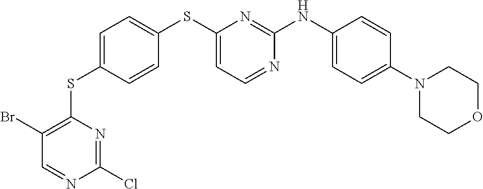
C1=C(SC2=C(Br)C=NC(Cl)=N2)C=CC(SC2=CC=NC(NC3=CC=C(N4CCOCC4)C=C3)=N2)=C1
